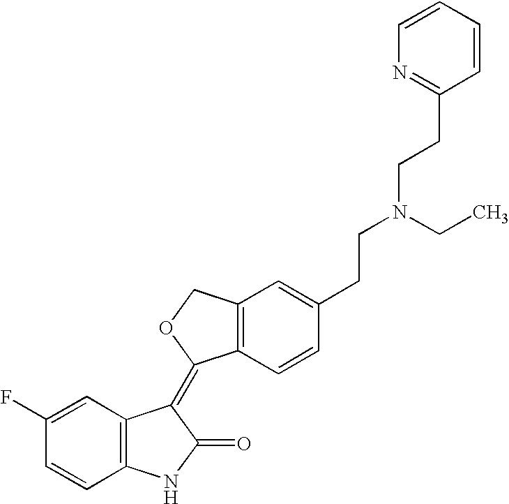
C12=C(C=CC(CCN(CCC3=NC=CC=C3)CC)=C1)C(=C1C3=C(NC1=O)C=CC(F)=C3)OC2
